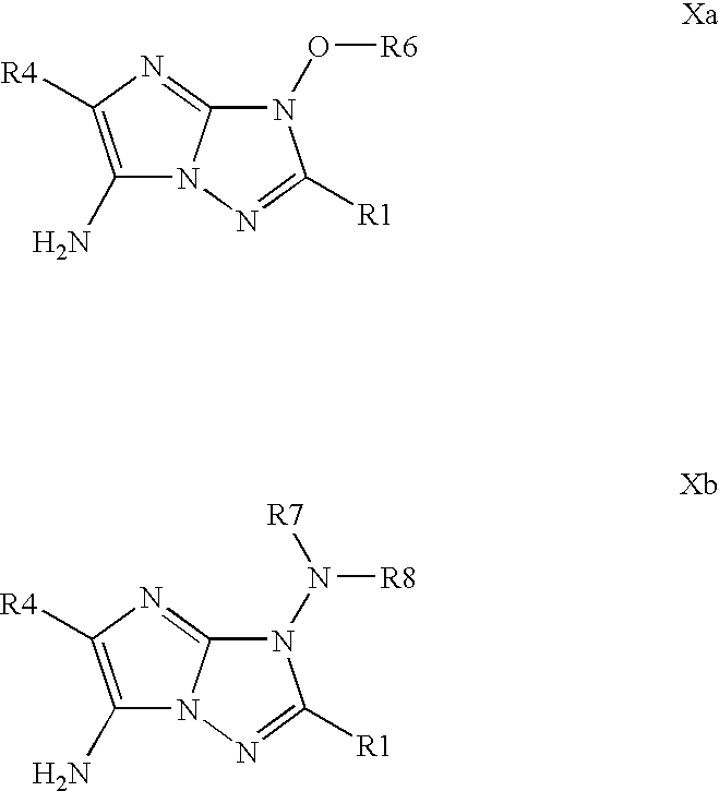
N1(O[R6])C2=NC([R4])=C(N)N2N=C1[R1].N1(N([R8])[R7])C2=NC([R4])=C(N)N2N=C1[R1]
